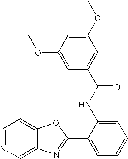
C12=CN=CC=C1OC(C1=CC=CC=C1NC(C1=CC(OC)=CC(OC)=C1)=O)=N2
